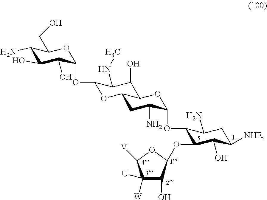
C1(N)C(O)C(O)C(OC2OC3CC(N)C(OC4C(OC5C(O)C([W])([U])C([V])O5)C(O)C([NHE])CC4N)OC3C(O)C2NC)OC1CO
